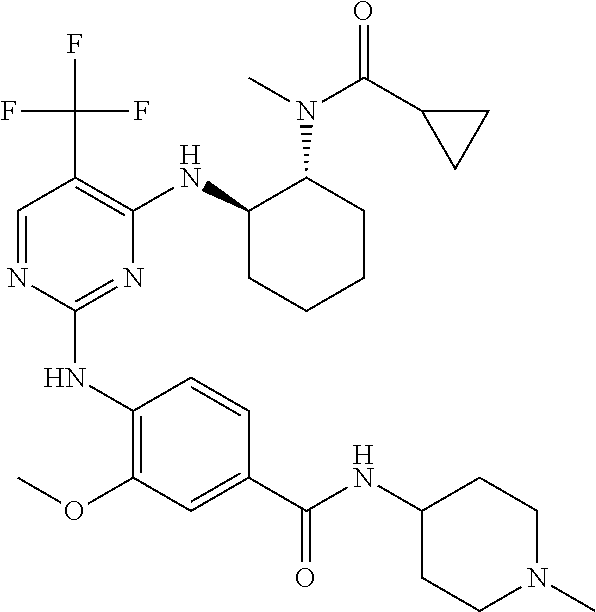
C1(NC2=C(OC)C=C(C(=O)NC3CCN(C)CC3)C=C2)=NC(NC2CCCCC2N(C(=O)C2CC2)C)=C(C(F)(F)F)C=N1
